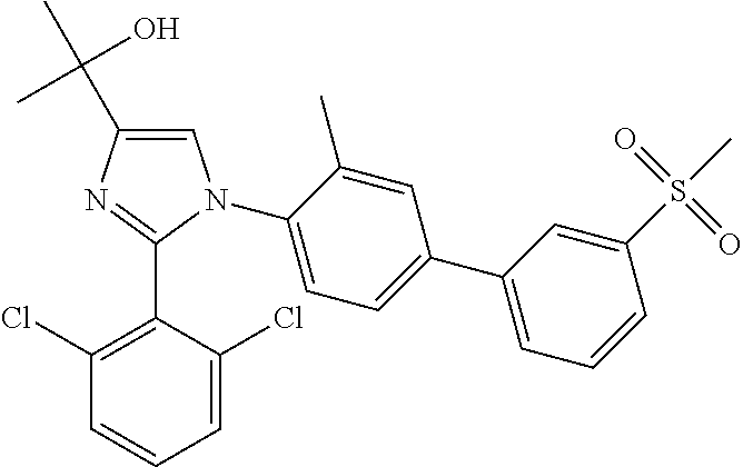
C1=C(C(C)(O)C)N=C(C2=C(Cl)C=CC=C2Cl)N1C1=CC=C(C2=CC=CC(S(=O)(=O)C)=C2)C=C1C
